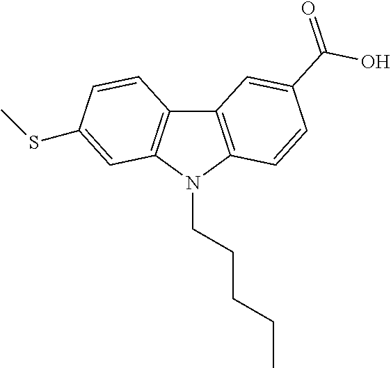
C12=C(N(CCCCC)C3=C1C=CC(SC)=C3)C=CC(C(O)=O)=C2
